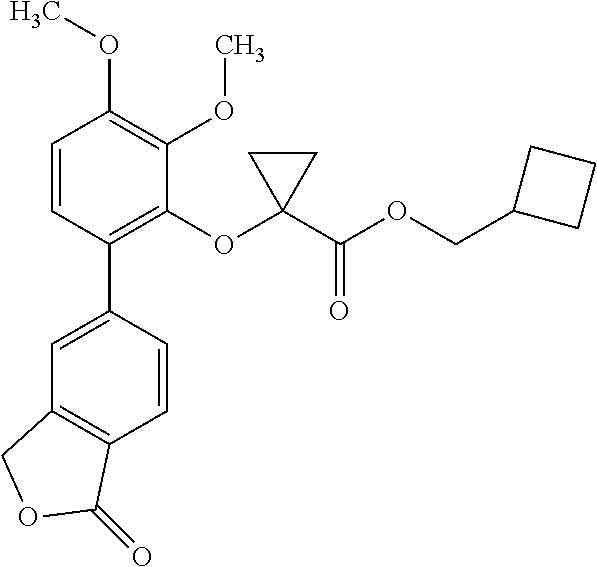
C1=C(C2=C(OC3(C(OCC4CCC4)=O)CC3)C(OC)=C(OC)C=C2)C=CC2=C1COC2=O
